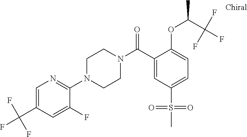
C1N(C2=NC=C(C(F)(F)F)C=C2F)CCN(C(C2=CC(S(C)(=O)=O)=CC=C2OC(C(F)(F)F)C)=O)C1
